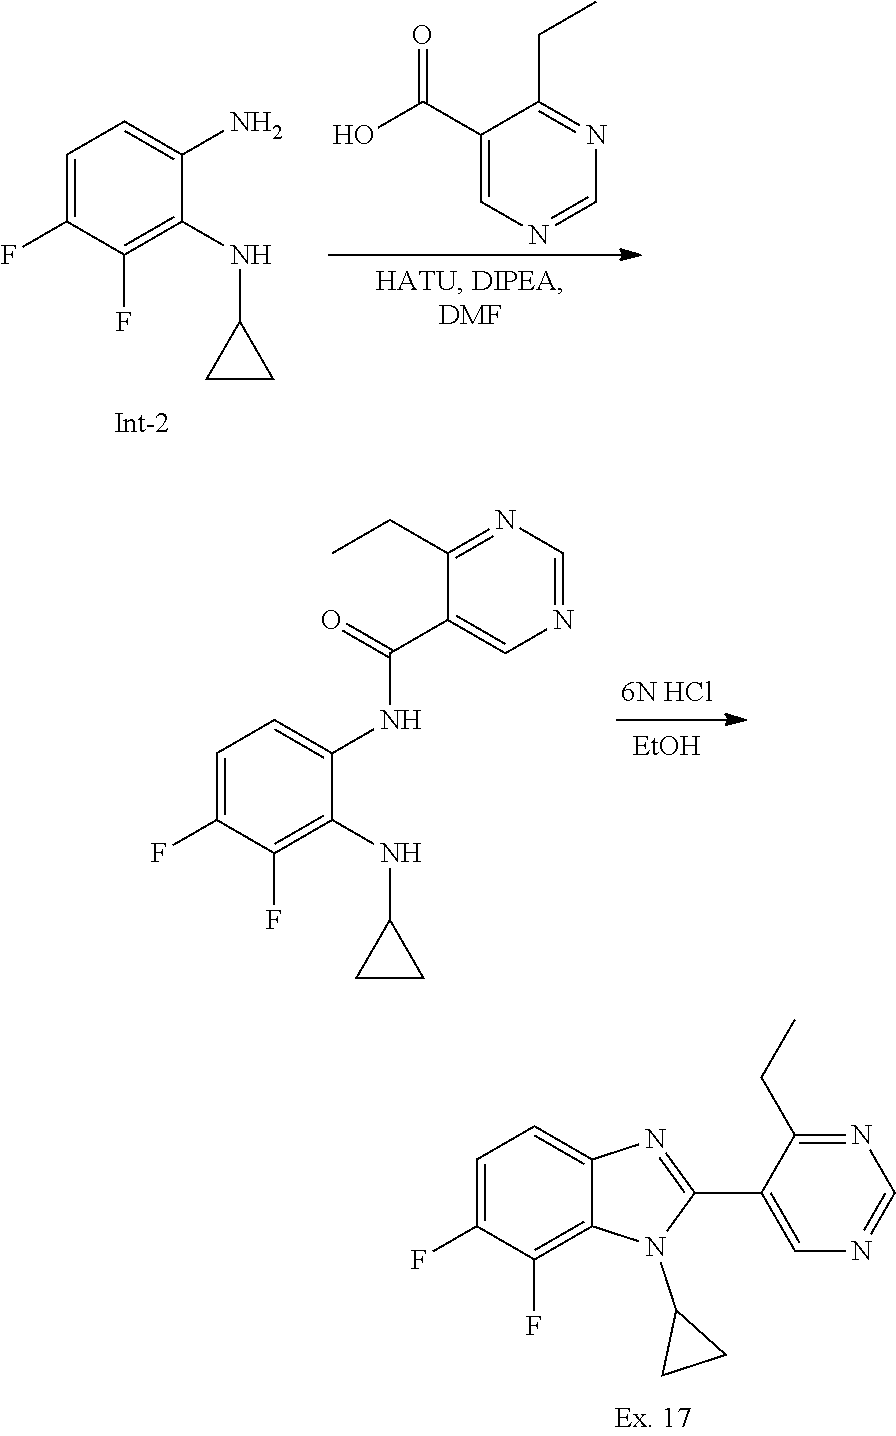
C1(C(O)=O)=CN=CN=C1CC.C1=C(F)C(F)=C(NC2CC2)C(N)=C1.[6N HCl].[EtOH].C1=C(F)C(F)=C(NC2CC2)C(NC(C2=CN=CN=C2CC)=O)=C1.C1=C(F)C(F)=C2C(=C1)N=C(C1=CN=CN=C1CC)N2C1CC1
